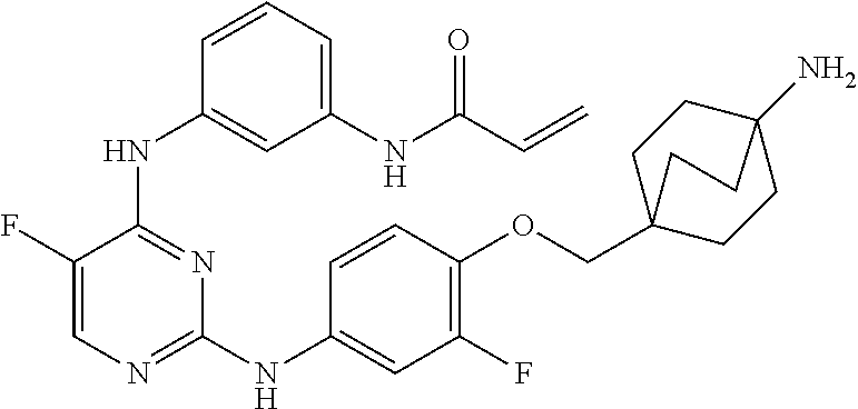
N(C1=NC=C(F)C(NC2=CC(NC(C=C)=O)=CC=C2)=N1)C1=CC(F)=C(OCC23CCC(N)(CC2)CC3)C=C1
